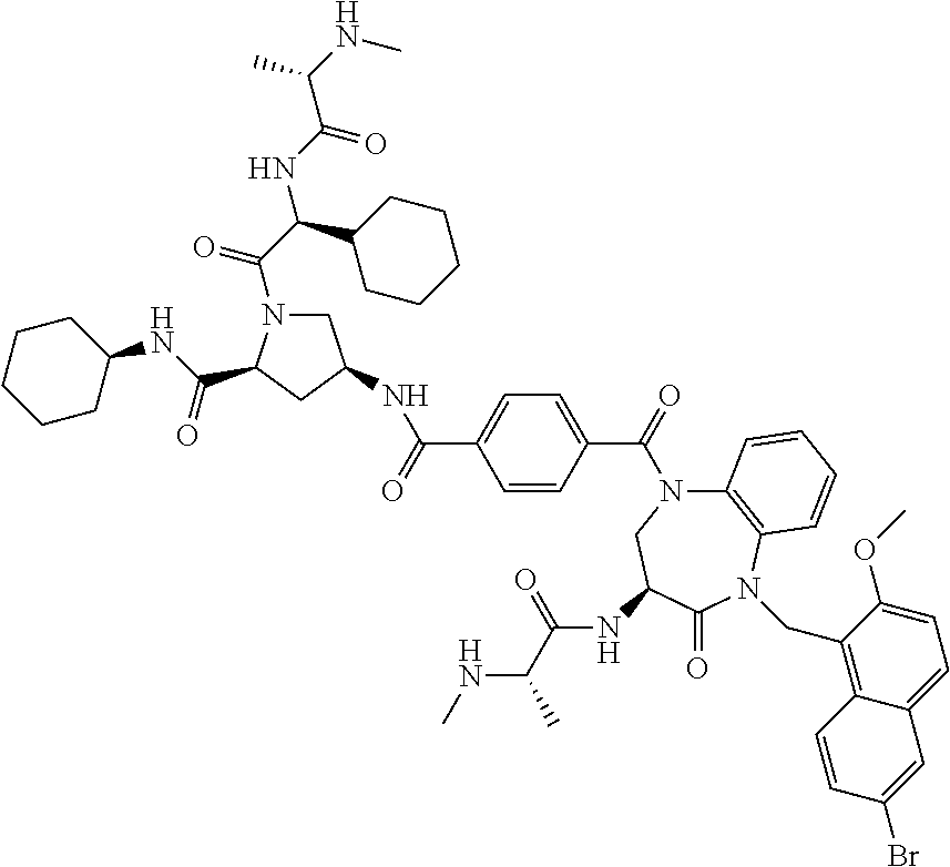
C1C(NC(C2=CC=C(C(=O)N3C4=C(N(CC5=C6C(=CC=C5OC)C=C(Br)C=C6)C(=O)C(NC(=O)C(NC)C)C3)C=CC=C4)C=C2)=O)CC(C(NC2CCCCC2)=O)N1C(C(C1CCCCC1)NC(C(NC)C)=O)=O
